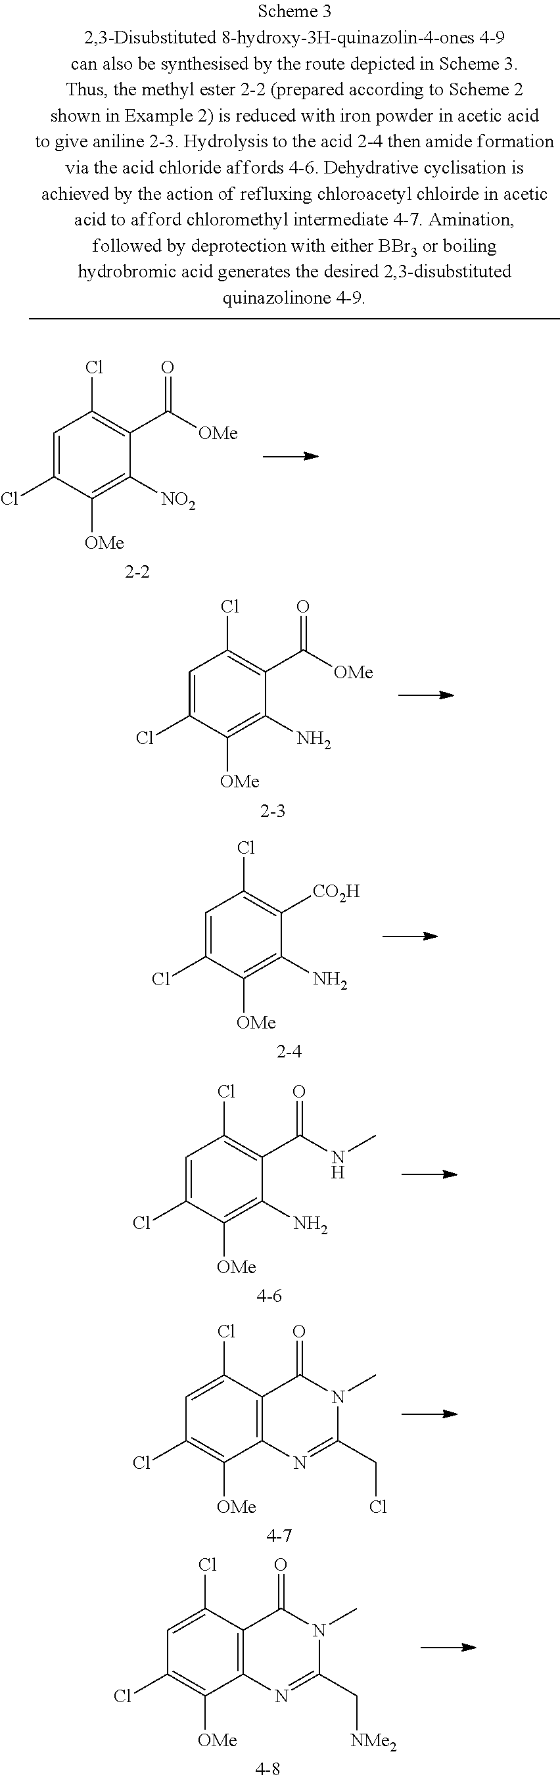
C1=C(Cl)C([OMe])=C([NO2])C(C([OMe])=O)=C1Cl.C1=C(Cl)C([OMe])=C(N)C(C([OMe])=O)=C1Cl.C1=C(Cl)C([OMe])=C(N)C([CO2H])=C1Cl.C1=C(Cl)C([OMe])=C(N)C(C(NC)=O)=C1Cl.C1=C(Cl)C2=C(C([OMe])=C1Cl)N=C(CCl)N(C)C2=O.C1=C(Cl)C2=C(C([OMe])=C1Cl)N=C(C[NMe2])N(C)C2=O
